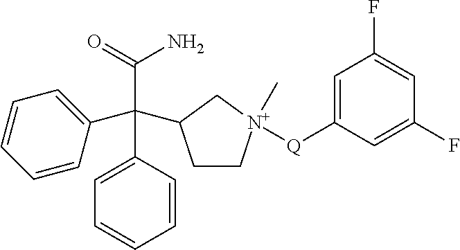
C(C1=CC=CC=C1)(C1=CC=CC=C1)(C1CC[N+]([Q]C2=CC(F)=CC(F)=C2)(C)C1)C(=O)N
